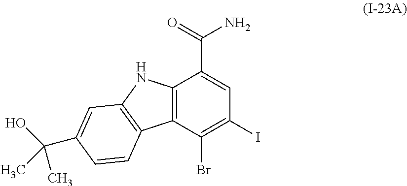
C12=C(C(Br)=C(I)C=C1C(=O)N)C1=C(N2)C=C(C(O)(C)C)C=C1
